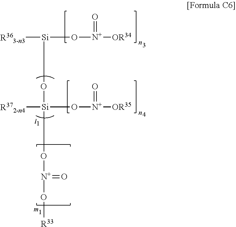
[R363-n3][Si](O[N+]([OR34])=O)O[Si]([R372-n4])(O[N+](O[R33])=O)O[N+]([OR35])=O
